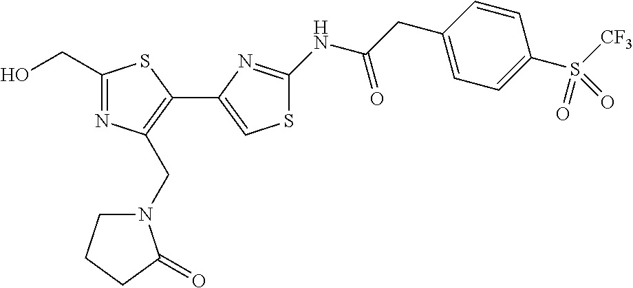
C1(CO)=NC(CN2CCCC2=O)=C(C2=CSC(NC(CC3=CC=C(S([CF3])(=O)=O)C=C3)=O)=N2)S1
